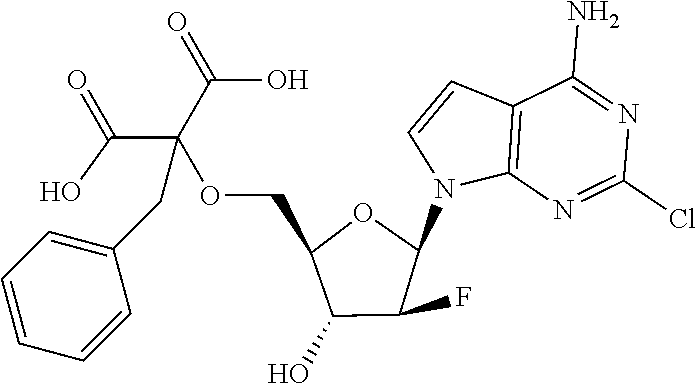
C12=C(N=C(Cl)N=C1N)N(C1OC(COC(C(=O)O)(C(=O)O)CC3=CC=CC=C3)C(O)C1F)C=C2
